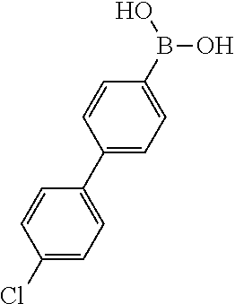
C1(C2=CC=C(Cl)C=C2)=CC=C(B(O)O)C=C1
